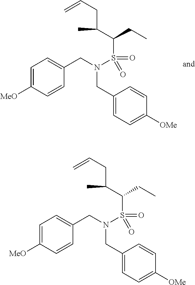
C1=C([MeO])C=CC(CN(CC2=CC=C([OMe])C=C2)S(C(C(CC=C)C)CC)(=O)=O)=C1.C1=C([MeO])C=CC(CN(CC2=CC=C([OMe])C=C2)S(C(C(CC=C)C)CC)(=O)=O)=C1
